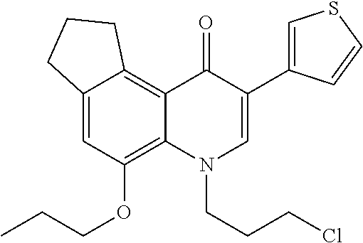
C12=CC(OCCC)=C3C(=C1CCC2)C(=O)C(C1=CSC=C1)=CN3CCCCl
